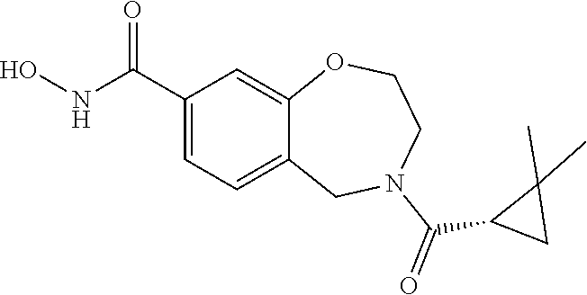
C1(C(NO)=O)=CC=C2C(=C1)OCCN(C(=O)C1CC1(C)C)C2
